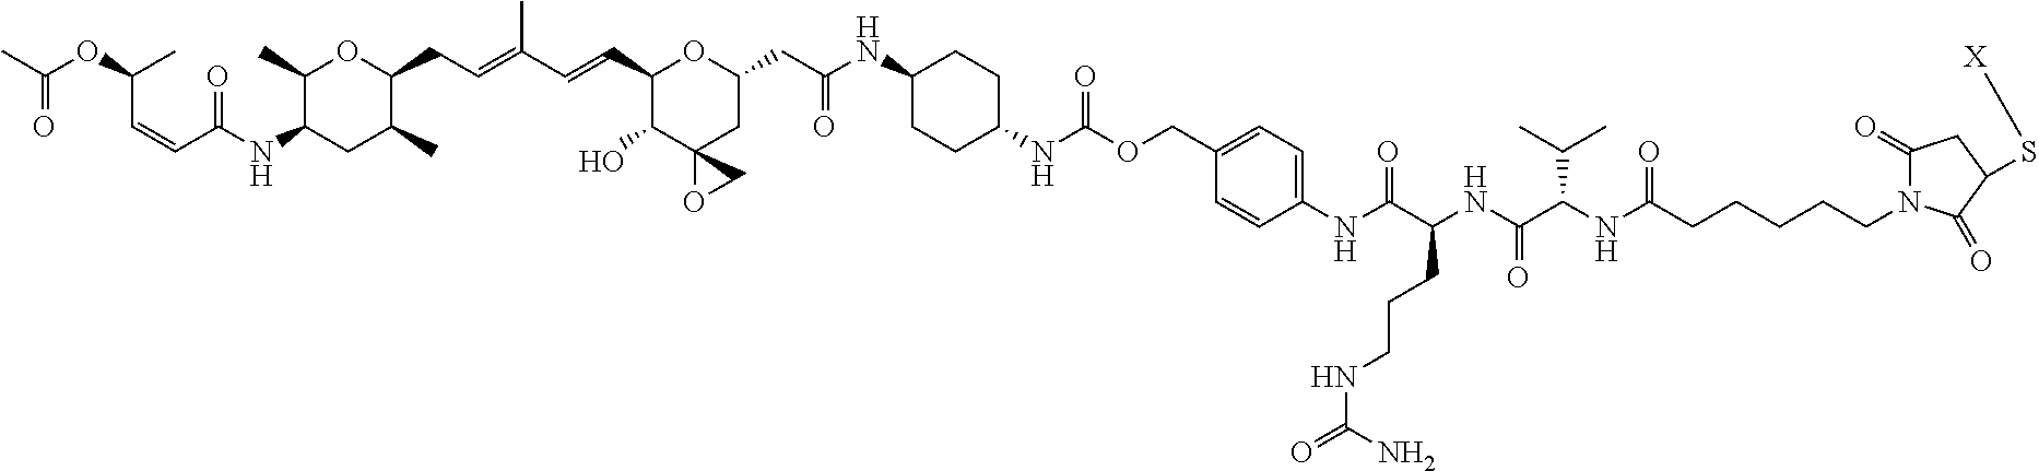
C1(C)C(NC(=O)C=CC(C)OC(=O)C)CC(C)C(CC=C(C)C=CC2C(O)C3(CC(CC(=O)NC4CCC(NC(OCC5=CC=C(NC(C(NC(C(NC(CCCCCN6C(=O)CC(S[X])C6=O)=O)C(C)C)=O)CCCNC(=O)N)=O)C=C5)=O)CC4)O2)OC3)O1
